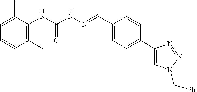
C1=C(C)C(NC(NN=CC2=CC=C(C3=CN(C[Ph])N=N3)C=C2)=O)=C(C)C=C1
